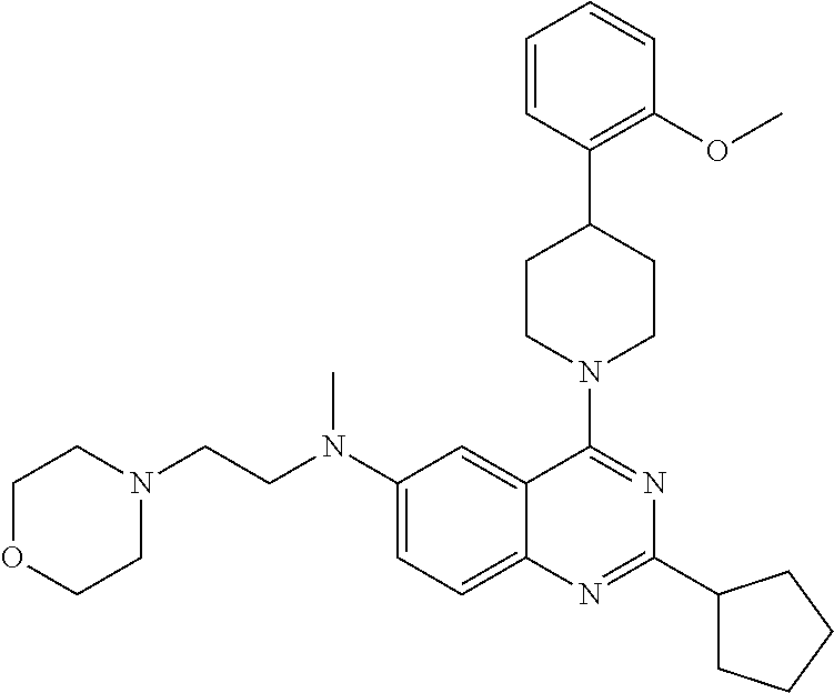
C1(N(CCN2CCOCC2)C)=CC=C2C(=C1)C(N1CCC(C3=C(OC)C=CC=C3)CC1)=NC(C1CCCC1)=N2
